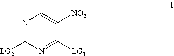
N1=C([LG2])N=C([LG1])C([NO2])=C1
